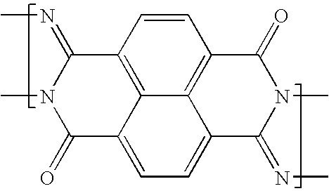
C12=C3C4=C(C=C1)C(=O)N(C)C(=NC)C4=CC=C3C(=O)N(C)C2=NC
